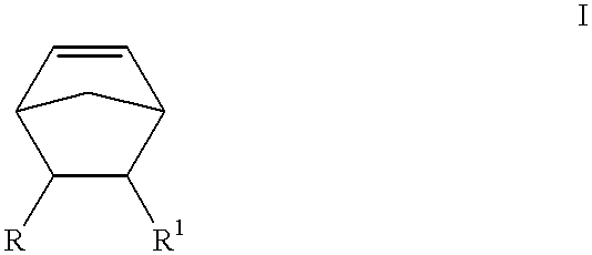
C1([R])C([R1])C2C=CC1C2
